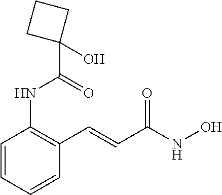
C1=CC=CC(C=CC(NO)=O)=C1NC(C1(O)CCC1)=O
